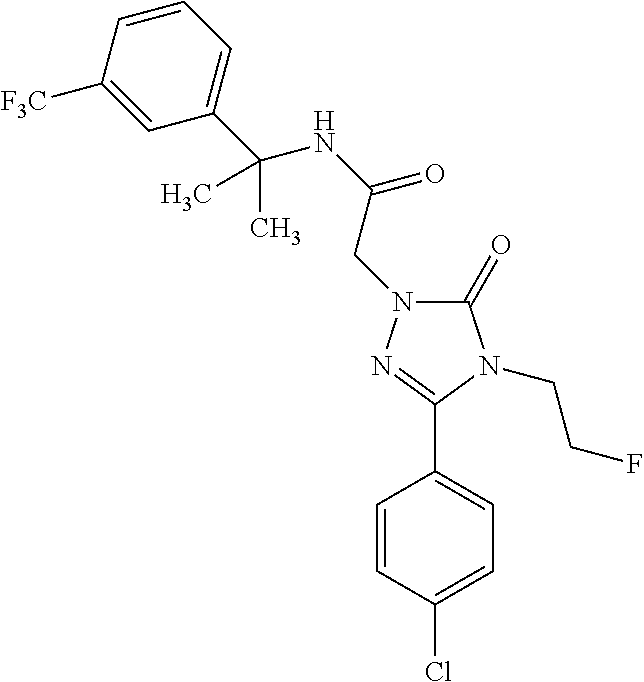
C1(Cl)=CC=C(C2=NN(CC(NC(C3=CC=CC([F3C])=C3)(C)C)=O)C(=O)N2CCF)C=C1
